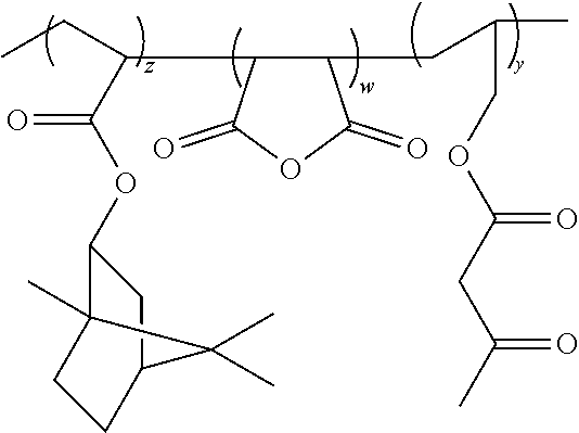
CCC(C1C(CC(C)COC(CC(C)=O)=O)C(=O)OC1=O)C(OC1C2(C)CCC(C1)C2(C)C)=O
